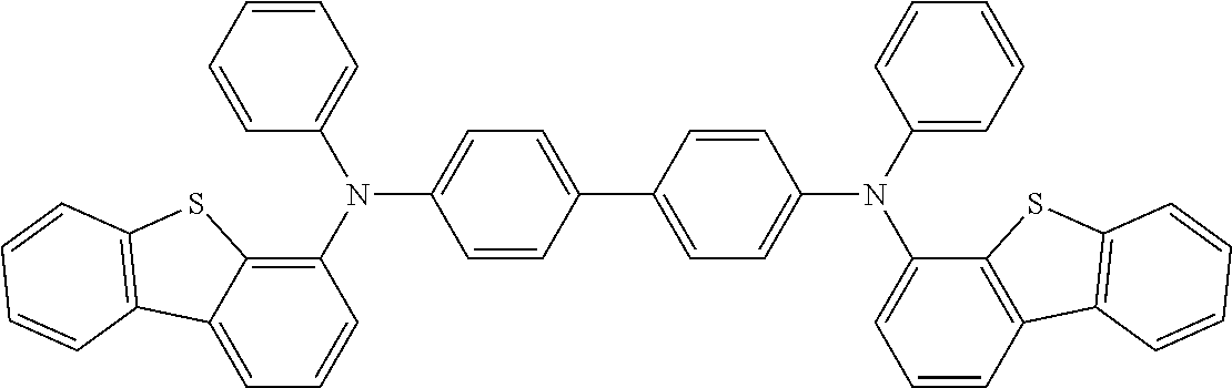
N(C1=CC=C(C2=CC=C(N(C3=CC=CC4=C3SC3=C4C=CC=C3)C3=CC=CC=C3)C=C2)C=C1)(C1=C2C(=CC=C1)C1=C(S2)C=CC=C1)C1=CC=CC=C1
